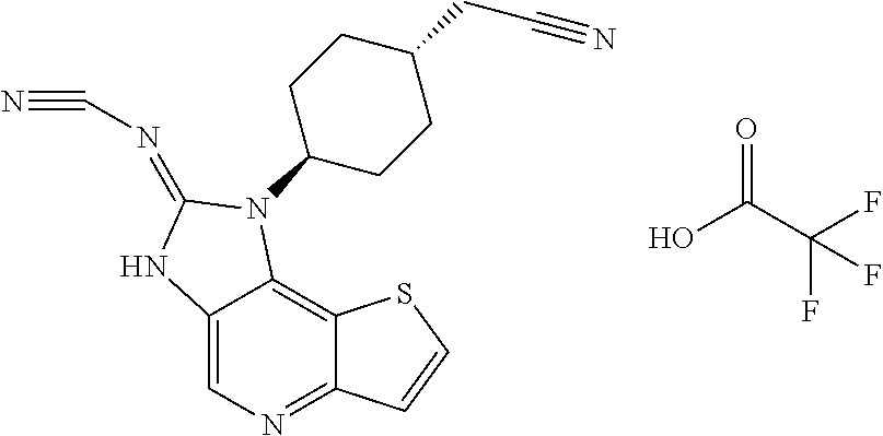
C12=CN=C3C(=C1N(C1CCC(CC#N)CC1)C(=NC#N)N2)SC=C3.OC(C(F)(F)F)=O
